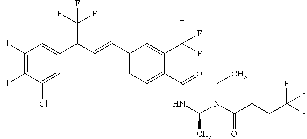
C1(Cl)=C(Cl)C(Cl)=CC(C(C=CC2=CC=C(C(=O)NC(N(C(CCC(F)(F)F)=O)CC)C)C(C(F)(F)F)=C2)C(F)(F)F)=C1
